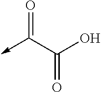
OC(C(->C)=O)=O
